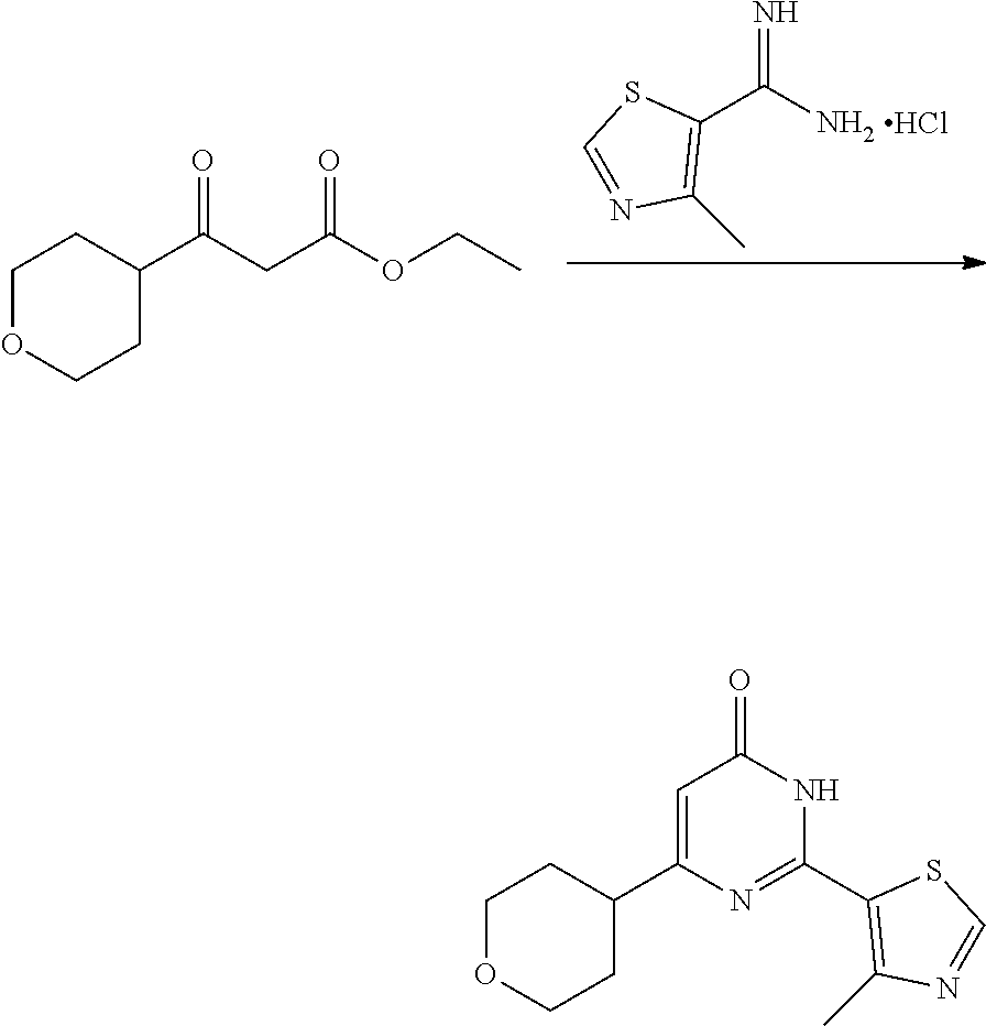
C1(C(N)=N)=C(C)N=CS1.Cl.C1OCCC(C(CC(OCC)=O)=O)C1.C1OCCC(C2=CC(=O)NC(C3=C(C)N=CS3)=N2)C1
